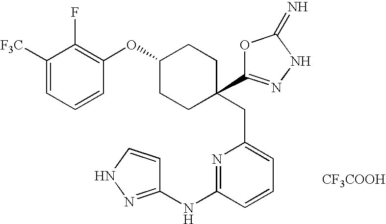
C1([F3C])=CC=CC(OC2CCC(C3=NNC(=N)O3)(CC3=CC=CC(NC4=NNC=C4)=N3)CC2)=C1F.[CF3COOH]
